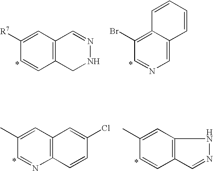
C1=CC2=C(C=C1[R7])C=NNC2.C12=C(Br)C=NC=C1C=CC=C2.C1=NC2=C(C=C1C)C=C(Cl)C=C2.C1=CC2=C(C=C1C)NN=C2
